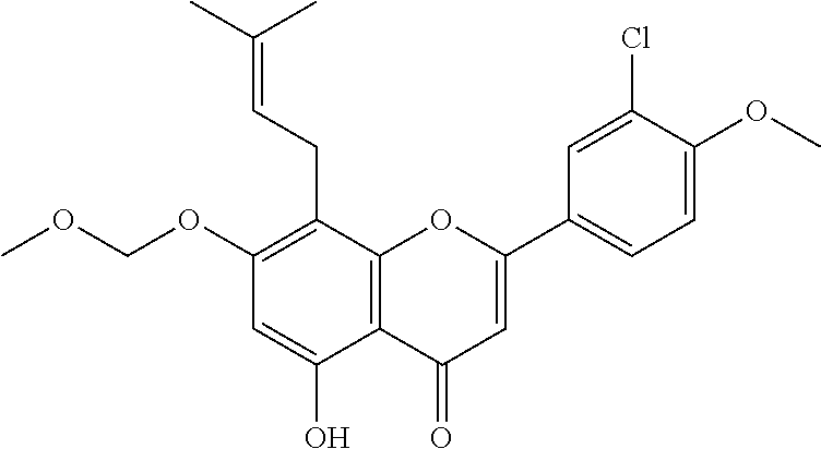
C1(OCOC)=C(CC=C(C)C)C2=C(C(O)=C1)C(=O)C=C(C1=CC=C(OC)C(Cl)=C1)O2
